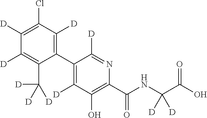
C1(C2=C([D])C(O)=C(C(NC(C(O)=O)([D])[D])=O)N=C2[D])=C([D])C(Cl)=C([D])C([D])=C1C([D])([D])[D]
